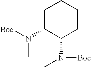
C1C(N(C)[Boc])C(N([Boc])C)CCC1
